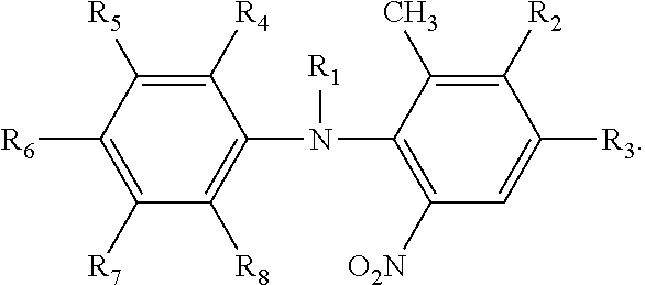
C1(N([R1])C2=C([O2N])C=C([R3])C([R2])=C2C)=C([R8])C([R7])=C([R6])C([R5])=C1[R4]
